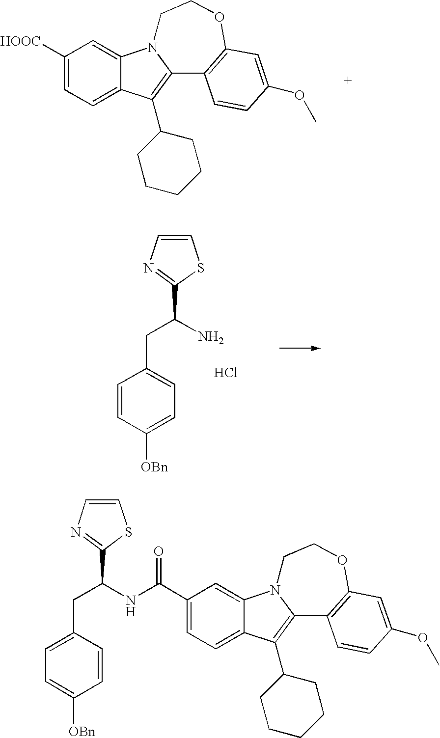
[HOOC]C1=CC=C2C(=C1)N1C(=C2C2CCCCC2)C2=C(OCC1)C=C(OC)C=C2.C(N)(CC1=CC=C([OBn])C=C1)C1=NC=CS1.Cl.C(C1=CC=C2C(=C1)N1C(=C2C2CCCCC2)C2=C(OCC1)C=C(OC)C=C2)(=O)NC(CC1=CC=C([OBn])C=C1)C1=NC=CS1
